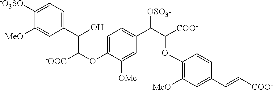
C1(C(O)C(OC2=CC=C(C(C([COO-])OC3=C([MeO])C=C(C=C[COO-])C=C3)[OSO3-])C=C2[OMe])[-OOC])=CC=C([-O3SO])C([MeO])=C1
